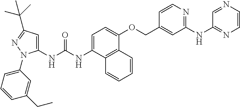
C1=C(NC(NC2=CC(C(C)(C)C)=NN2C2=CC=CC(CC)=C2)=O)C2=C(C(OCC3=CC(NC4=NC=CN=C4)=NC=C3)=C1)C=CC=C2
